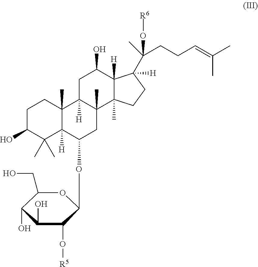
C1C(O)C(C)(C)C2([H])C(C)(C1)C1([H])C(C)(CC2OC2OC(CO)C(O)C(O)C2O[R5])C2(C)C([H])(C(O)C1)C(C(CCC=C(C)C)(C)O[R6])([H])CC2
